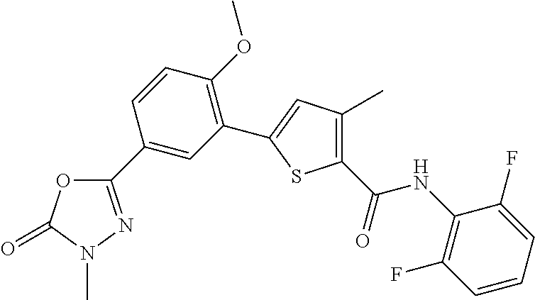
C1(C2=CC(C3=CC(C)=C(C(=O)NC4=C(F)C=CC=C4F)S3)=C(OC)C=C2)=NN(C)C(=O)O1
